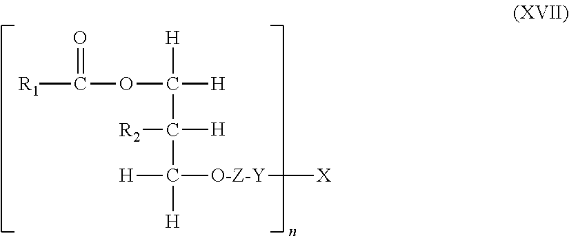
[R1]C(=O)OC([H])([H])C([H])([R2])C([H])([H])[O-Z-Y][X]
